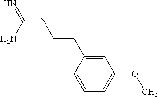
N(C(N)=N)CCC1=CC(OC)=CC=C1
